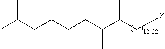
C(C(C[Z])C)(CCCCC(C)C)C
